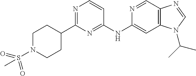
C1(C2CCN(S(=O)(=O)C)CC2)=NC=CC(NC2=CC3=C(C=N2)N=CN3C(C)C)=N1
